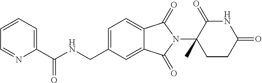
C1(C(NCC2=CC=C3C(=C2)C(=O)N(C2(C)CCC(=O)NC2=O)C3=O)=O)=CC=CC=N1
